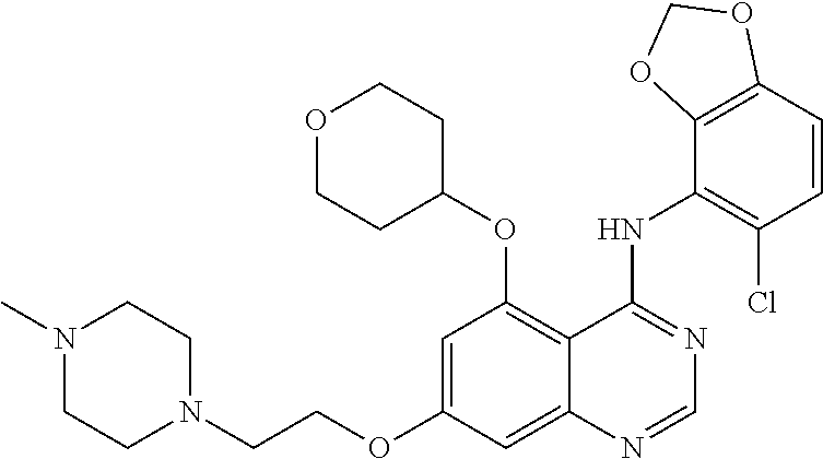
C1=C(OCCN2CCN(C)CC2)C=C2C(=C1OC1CCOCC1)C(NC1=C(Cl)C=CC3=C1OCO3)=NC=N2
